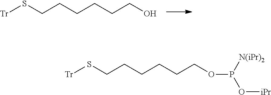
[Tr]SCCCCCCO.C(CCCCOP(O[iPr])[N(iPr)2])CS[Tr]
